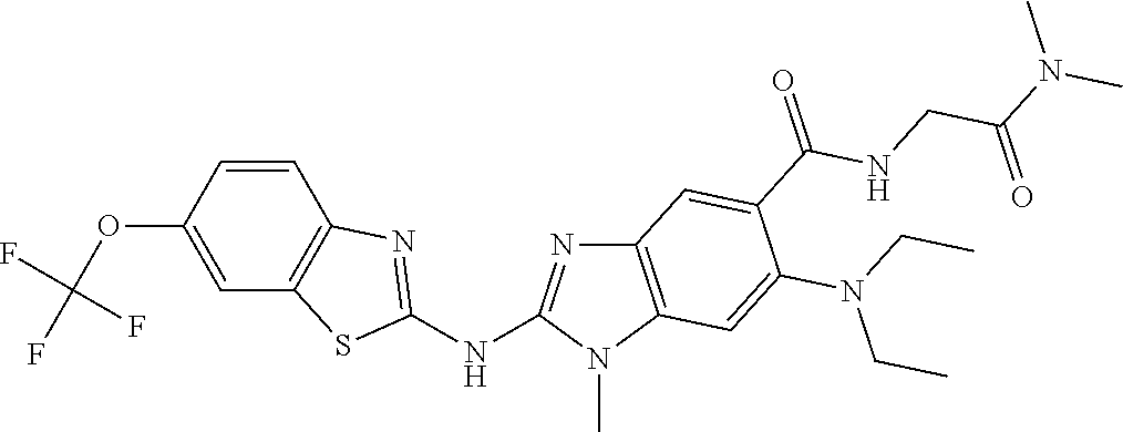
C1(OC(F)(F)F)=CC2=C(C=C1)N=C(NC1=NC3=C(N1C)C=C(N(CC)CC)C(C(NCC(=O)N(C)C)=O)=C3)S2
